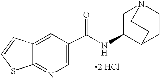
[2 HCl].C(NC1C2CCN(C1)CC2)(=O)C1=CN=C2C(=C1)C=CS2
